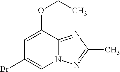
C1=C(OCC)C2=NC(C)=NN2C=C1Br
